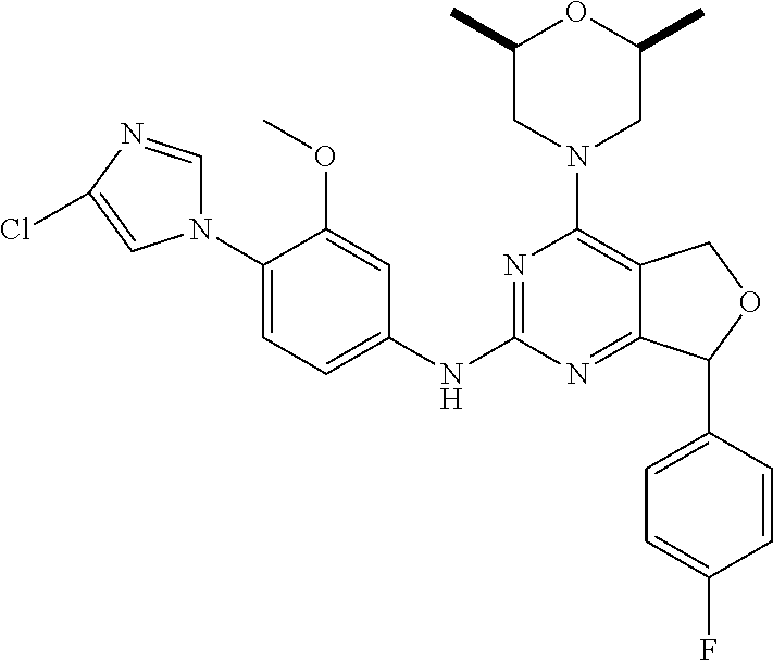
C1(N2C=NC(Cl)=C2)=CC=C(NC2=NC(N3CC(C)OC(C)C3)=C3C(=N2)C(C2=CC=C(F)C=C2)OC3)C=C1OC
